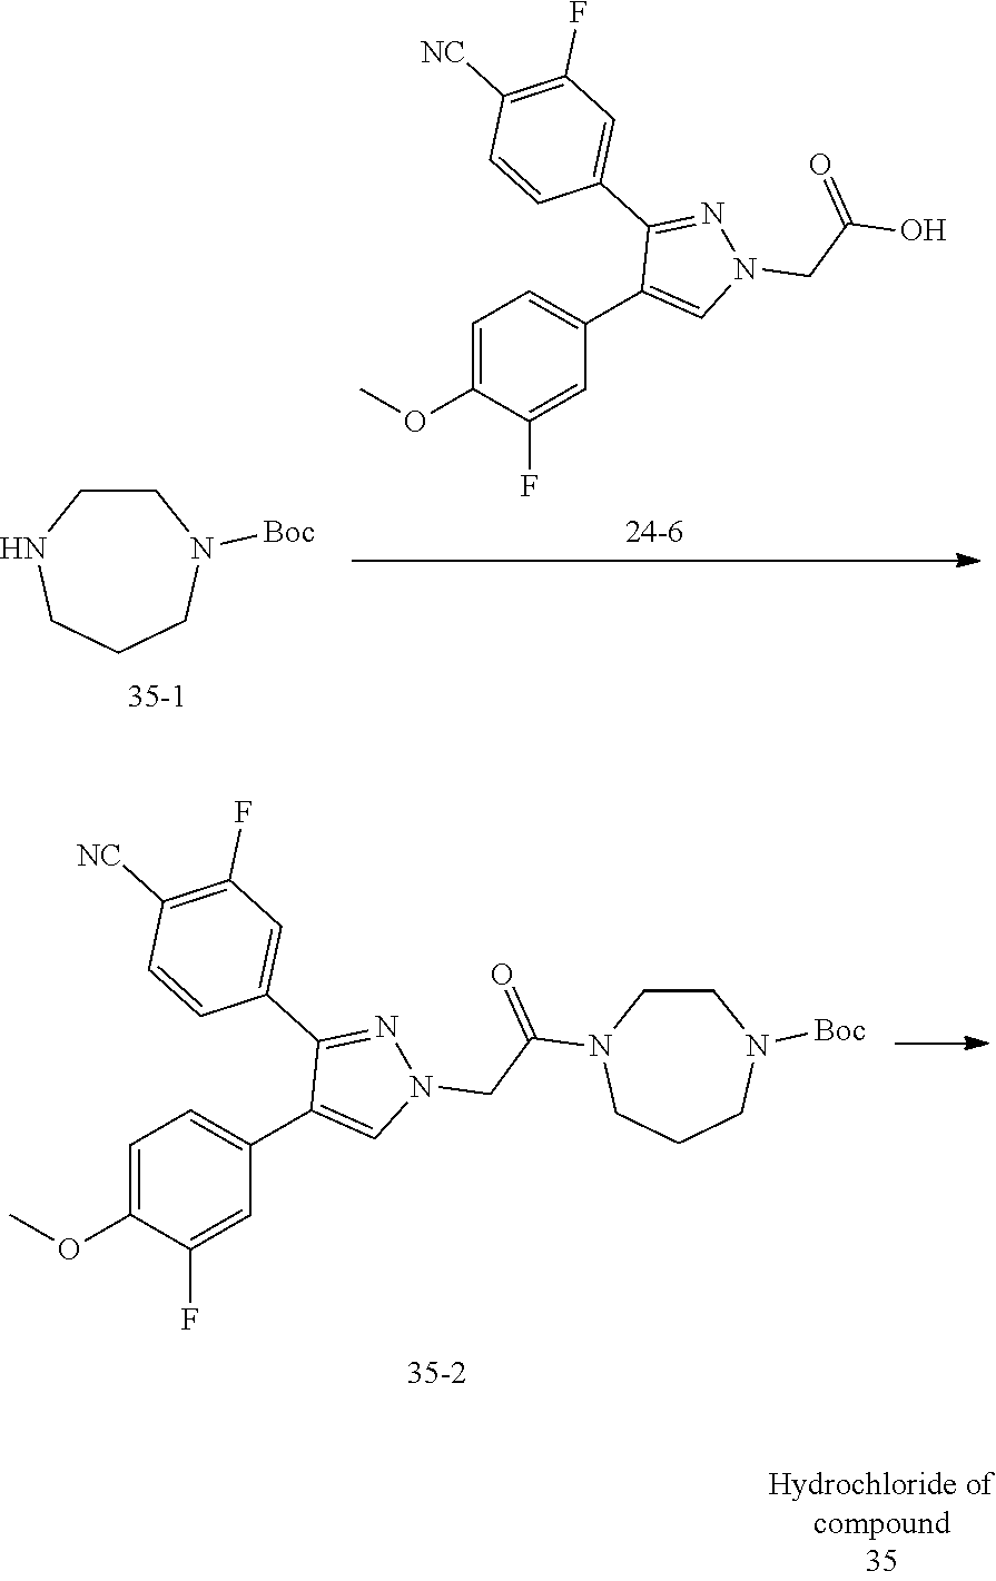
C1CNCCCN1[Boc].C1=C(OC)C(F)=CC(C2=CN(CC(O)=O)N=C2C2=CC(F)=C([NC])C=C2)=C1.C1=C(OC)C(F)=CC(C2=CN(CC(=O)N3CCN([Boc])CCC3)N=C2C2=CC(F)=C([NC])C=C2)=C1
